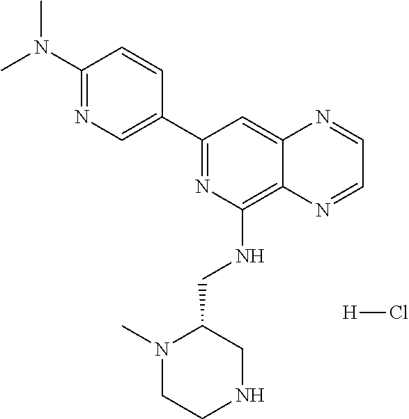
C1(C2=CN=C(N(C)C)C=C2)=NC(NCC2N(C)CCNC2)=C2C(=C1)N=CC=N2.[H]Cl
